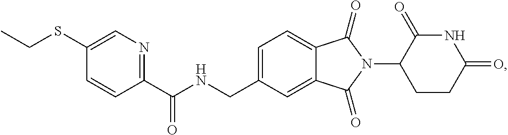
C1=C(CNC(C2=NC=C(SCC)C=C2)=O)C=C2C(=C1)C(=O)N(C1CCC(=O)NC1=O)C2=O
